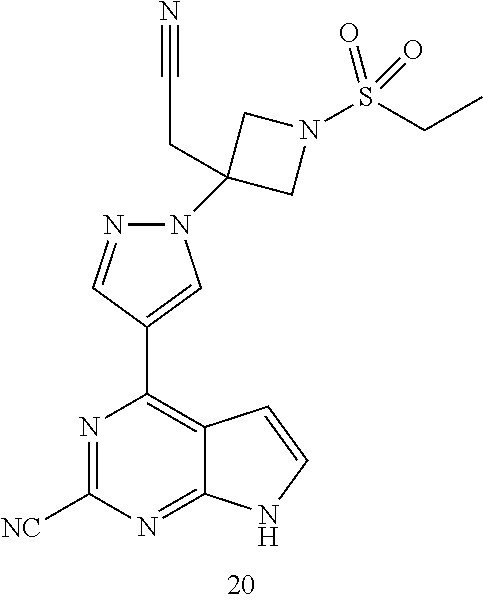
N1=C([NC])N=C2C(=C1C1=CN(C3(CC#N)CN(S(CC)(=O)=O)C3)N=C1)C=CN2
